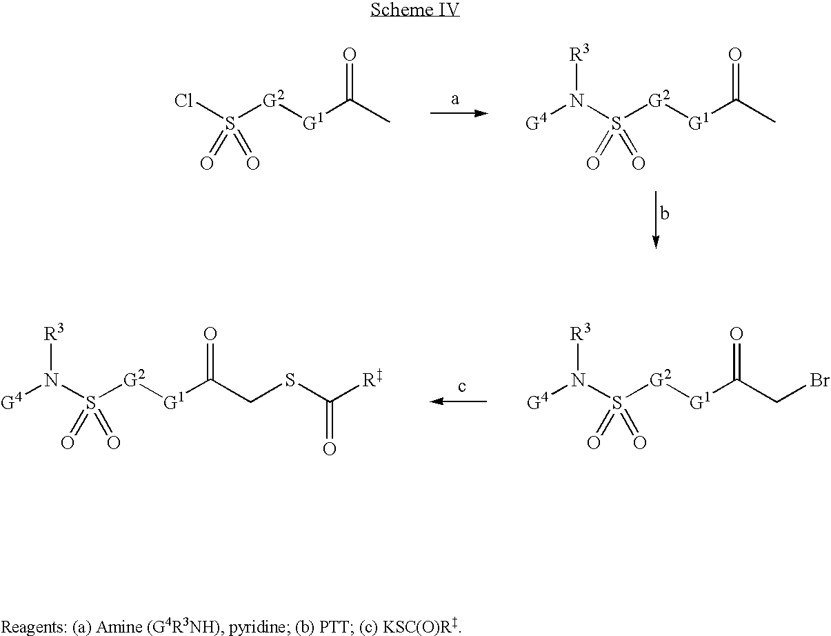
[G4]N(S([G2][G1]C(C)=O)(=O)=O)[R3].S([G2][G1]C(C)=O)(=O)(=O)Cl.[G4]N(S([G2][G1]C(CSC([R])=O)=O)(=O)=O)[R3].[G4]N(S([G2][G1]C(CBr)=O)(=O)=O)[R3]
